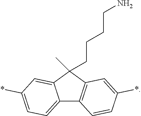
C12=CC=C(*)C=C1C(C)(CCCCN)C1=C2C=CC(*)=C1
